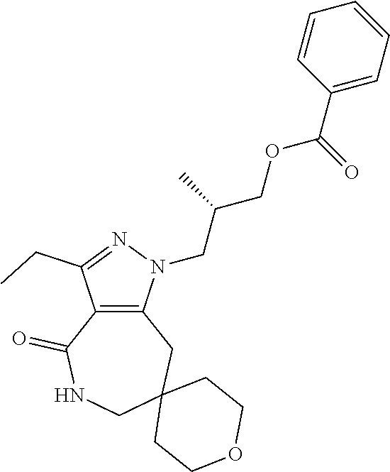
C12=C(N(CC(COC(C3=CC=CC=C3)=O)C)N=C1CC)CC1(CNC2=O)CCOCC1
